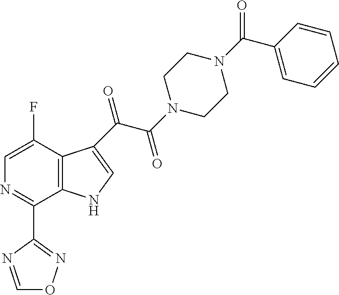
C12=C(C(C(C(N3CCN(C(C4=CC=CC=C4)=O)CC3)=O)=O)=CN1)C(F)=CN=C2C1=NOC=N1
